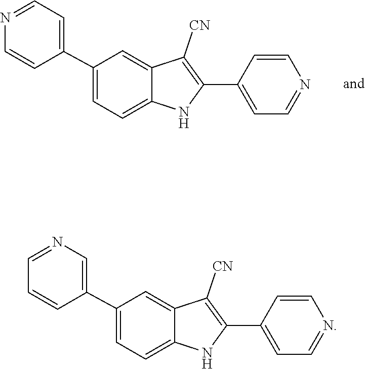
C1=CN=CC=C1C1=C([CN])C2=CC(C3=CC=NC=C3)=CC=C2N1.C1=CN=CC=C1C1=C([CN])C2=CC(C3=CN=CC=C3)=CC=C2N1
